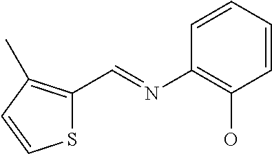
S1C(C=NC2=C(O)C=CC=C2)=C(C)C=C1
